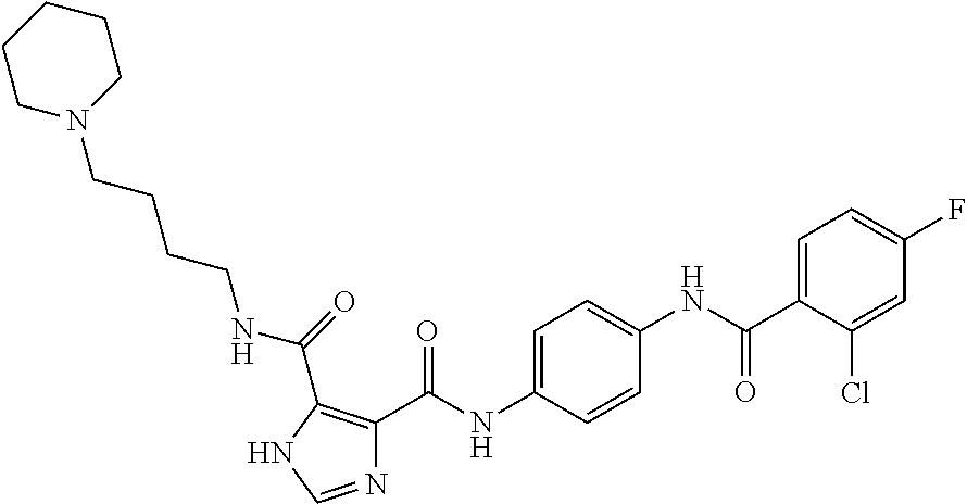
N1=CNC(C(NCCCCN2CCCCC2)=O)=C1C(NC1=CC=C(NC(C2=CC=C(F)C=C2Cl)=O)C=C1)=O
